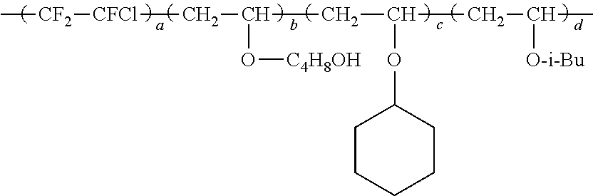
C[CF2][CFCl]CC(CC(CC([O-i-Bu])C)OC1CCCCC1)O[C4H8OH]
